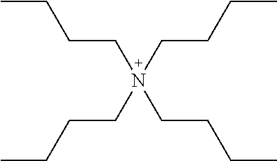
CCCCN(CCCC)(CCCC)CCCC
